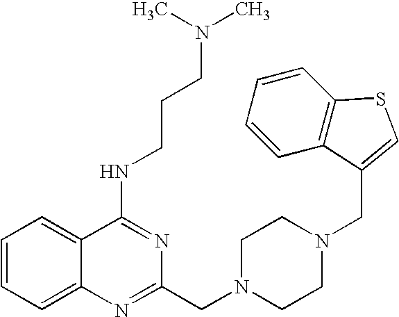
C1=CC=C2C(=C1)C(NCCCN(C)C)=NC(CN1CCN(CC3=CSC4=C3C=CC=C4)CC1)=N2
